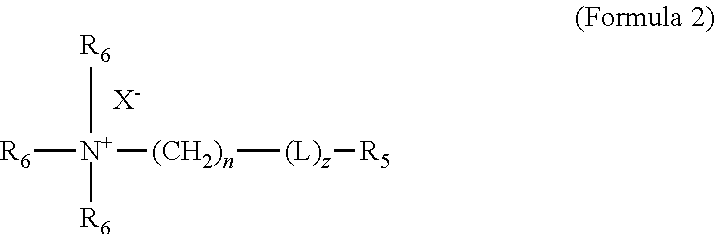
[R6][N+]([R6])([R6])[(CH2)n][(L)z][R5].[X-]
